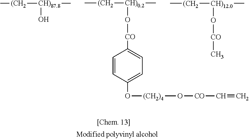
C[(CH2][CH)87.8](C)O.C[(CH2][CH)0.2](C)O[CO]C1=CC=C(O[(CH2)4]O[CO]C=C)C=C1.C[(CH2][CH)12.0](C)O[CO]C
